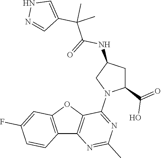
C12=C(OC3=C1N=C(C)N=C3N1C(C(=O)O)CC(NC(C(C3=CNN=C3)(C)C)=O)C1)C=C(F)C=C2
